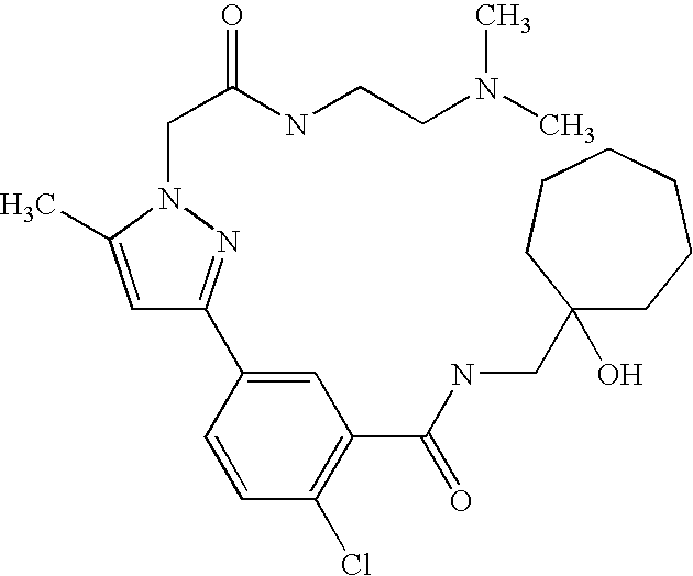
C1=C(C)N(CC(NCCN(C)C)=O)N=C1C1=CC(C(NCC2(O)CCCCCC2)=O)=C(Cl)C=C1
